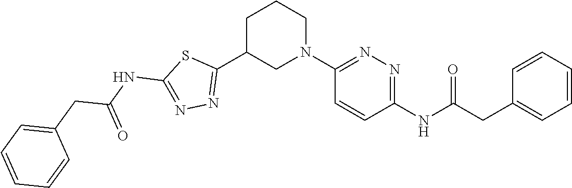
C1C(C2=NN=C(NC(CC3=CC=CC=C3)=O)S2)CN(C2=NN=C(NC(CC3=CC=CC=C3)=O)C=C2)CC1
